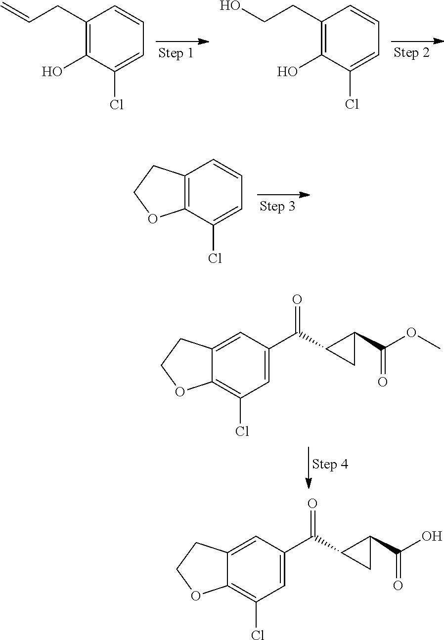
C1(CC=C)=C(O)C(Cl)=CC=C1.C1(CCO)=C(O)C(Cl)=CC=C1.C12=C(C(Cl)=CC=C1)OCC2.C12=CC(C(=O)C3CC3C(=O)OC)=CC(Cl)=C1OCC2.C12=CC(C(=O)C3CC3C(=O)O)=CC(Cl)=C1OCC2
